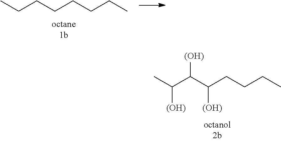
C(C(C(CCCC)[(OH)])[(OH)])(C)[(OH)].C(CCCCCC)C
